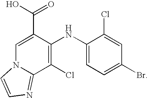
C1(Cl)=C(NC2=CC=C(Br)C=C2Cl)C(C(=O)O)=CN2C1=NC=C2
